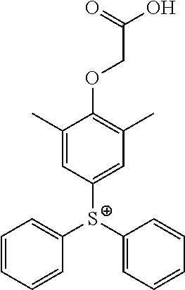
[S+](C1=CC(C)=C(OCC(O)=O)C(C)=C1)(C1=CC=CC=C1)C1=CC=CC=C1
